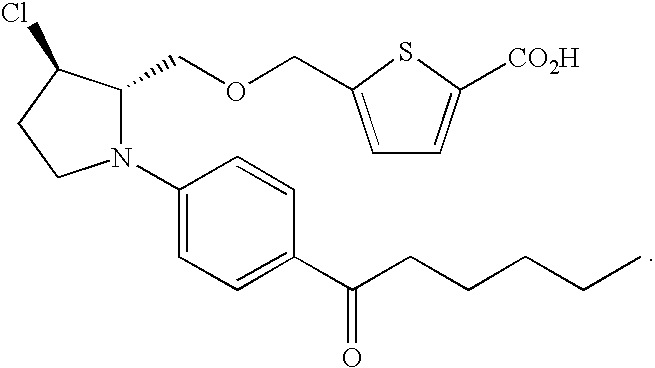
N1(C2=CC=C(C(CCCCC)=O)C=C2)C(COCC2=CC=C([CO2H])S2)C(Cl)CC1
